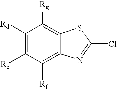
C1([Rd])=C([Re])C([Rf])=C2C(=C1[Rg])SC(Cl)=N2
